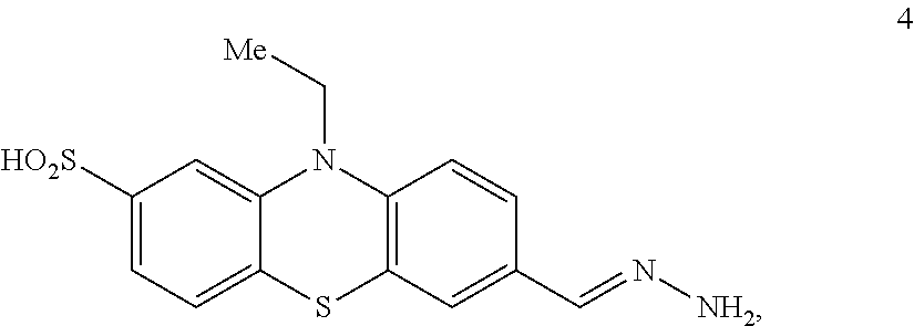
C1([HO2S])=CC=C2C(=C1)N(C[Me])C1=C(S2)C=C(C=N[NH2])C=C1
